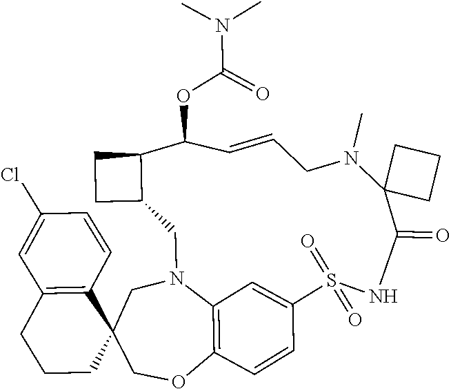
C1CC2(C3=C(C1)C=C(Cl)C=C3)COC1=C3N(C2)CC2C(CC2)C(OC(N(C)C)=O)C=CCN(C)C2(C(=O)NS(=O)(=O)C(=C3)C=C1)CCC2
